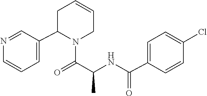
C1(C(=O)NC(C(=O)N2C(C3=CC=CN=C3)CC=CC2)C)=CC=C(Cl)C=C1
